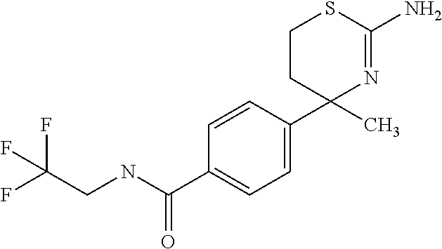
C1(C2=CC=C(C(NCC(F)(F)F)=O)C=C2)(C)N=C(N)SCC1
